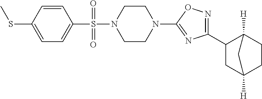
N1=C(C2CC3([H])CCC2([H])C3)N=C(N2CCN(S(=O)(C3=CC=C(SC)C=C3)=O)CC2)O1
